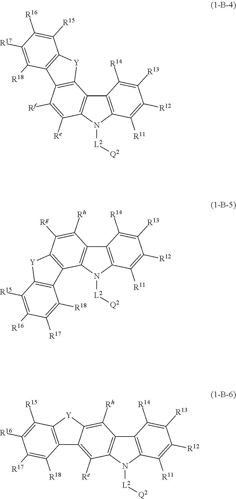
C12=C(N([L2][Q2])C3=C1C1=C(C([Rf])=C3[Re])C3=C([Y]1)C([R15])=C([R16])C([R17])=C3[R18])C([R11])=C([R12])C([R13])=C2[R14].C12=C(N([L2][Q2])C3=C1C([Rh])=C([Rg])C1=C3C3=C([Y]1)C([R15])=C([R16])C([R17])=C3[R18])C([R11])=C([R12])C([R13])=C2[R14].C12=C(N([L2][Q2])C3=C1C([Rh])=C1C(=C3[Re])C3=C([Y]1)C([R15])=C([R16])C([R17])=C3[R18])C([R11])=C([R12])C([R13])=C2[R14]
